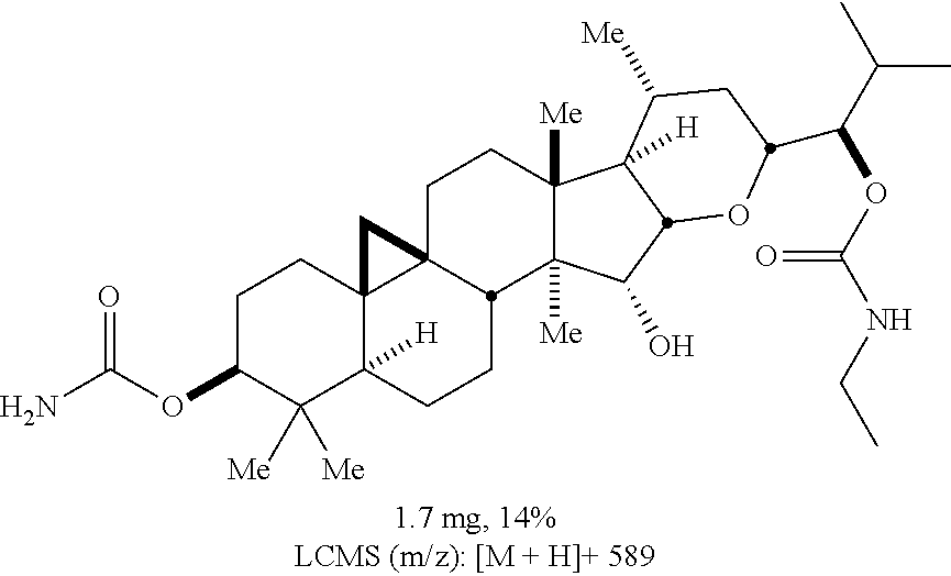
C1C(OC(N)=O)C([Me])([Me])C2([H])C3(C1)C1(CCC4([Me])C([Me])(C(O)C5C4([H])C([Me])CC(C(C(C)C)OC(NCC)=O)O5)C1CC2)C3
